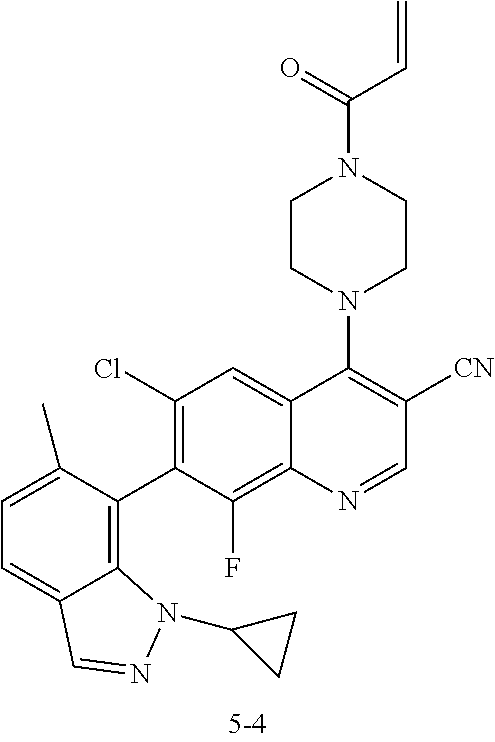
C1=C(C)C(C2=C(Cl)C=C3C(=C2F)N=CC([CN])=C3N2CCN(C(=O)C=C)CC2)=C2C(=C1)C=NN2C1CC1
